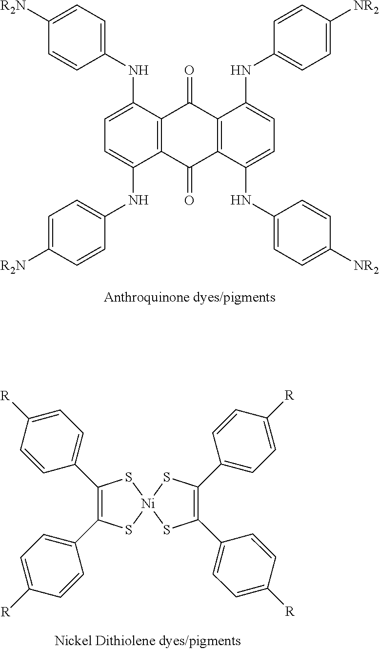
C1=C(NC2=CC=C([R2N])C=C2)C2=C(C(NC3=CC=C([R2N])C=C3)=C1)C(=O)C1=C(C(NC3=CC=C([NR2])C=C3)=CC=C1NC1=CC=C([NR2])C=C1)C2=O.S1[Ni]2(SC(C3=CC=C([R])C=C3)=C1C1=CC=C([R])C=C1)SC(C1=CC=C([R])C=C1)=C(C1=CC=C([R])C=C1)S2
